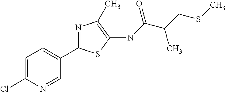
C1=C(Cl)N=CC(C2=NC(C)=C(NC(C(C)CSC)=O)S2)=C1
